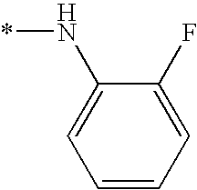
C1=CC=C(F)C(N*)=C1
